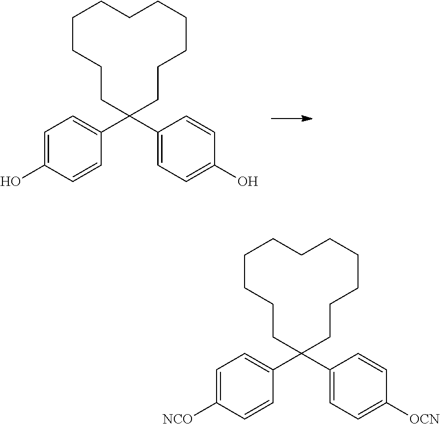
C1=C(O)C=CC(C2(C3=CC=C(O)C=C3)CCCCCCCCCCC2)=C1.C1=C([NCO])C=CC(C2(C3=CC=C([OCN])C=C3)CCCCCCCCCCC2)=C1
